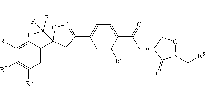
C1([R1])=CC(C2(C(F)(F)F)CC(C3=CC=C(C(=O)NC4C(=O)N(C[R5])OC4)C([R4])=C3)=NO2)=CC([R3])=C1[R2]
